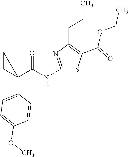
C1(NC(C2(C3=CC=C(OC)C=C3)CC2)=O)=NC(CCC)=C(C(=O)OCC)S1
